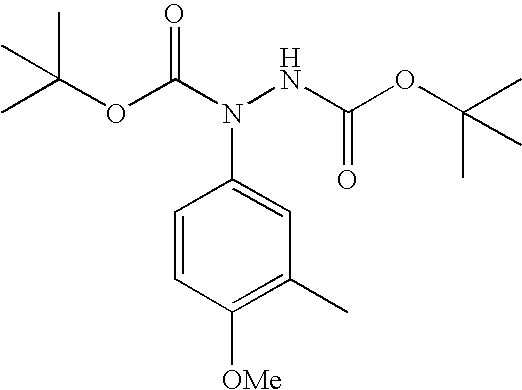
CC(OC(N(NC(OC(C)(C)C)=O)C1=CC(C)=C([OMe])C=C1)=O)(C)C
